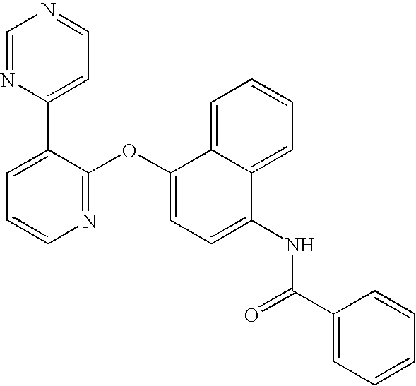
C1=NC(C2=CC=CN=C2OC2=CC=C(NC(=O)C3=CC=CC=C3)C3=CC=CC=C23)=CC=N1
